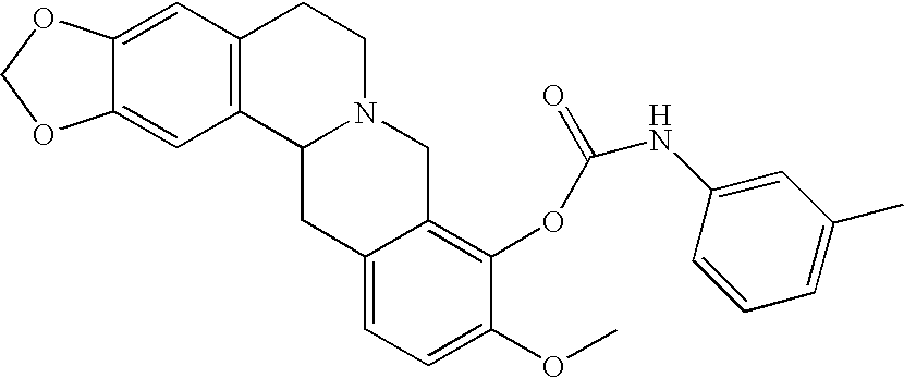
C12=CC3=C(C=C1OCO2)CCN1C3CC2=CC=C(OC)C(OC(=O)NC3=CC(C)=CC=C3)=C2C1
